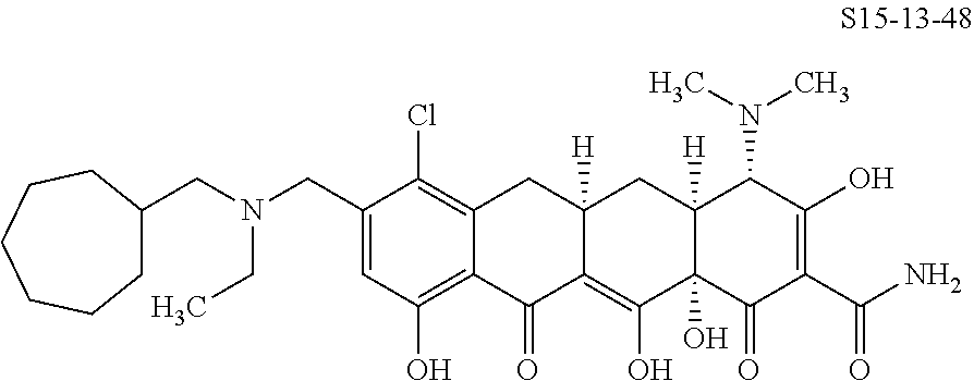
C1(CN(CC2CCCCCC2)CC)=CC(O)=C2C(=C1Cl)CC1([H])C(=C(O)C3(O)C([H])(C1)C(N(C)C)C(O)=C(C(N)=O)C3=O)C2=O
